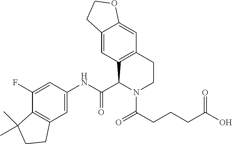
C12=CC3=C(C=C1OCC2)CCN(C(CCCC(O)=O)=O)C3C(NC1=CC2=C(C(F)=C1)C(C)(C)CC2)=O
